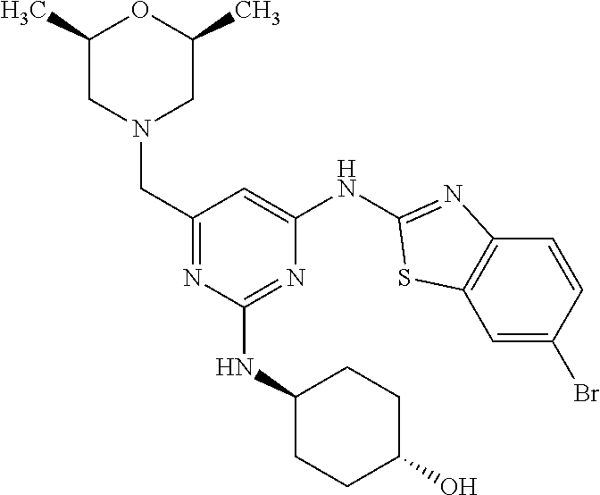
C1=C(Br)C=CC2=C1SC(NC1=CC(CN3CC(C)OC(C)C3)=NC(NC3CCC(O)CC3)=N1)=N2
